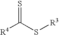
[R4]C(S[R3])=S
